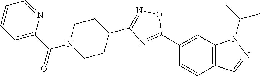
C1(C2=NC(C3CCN(C(C4=CC=CC=N4)=O)CC3)=NO2)=CC2=C(C=C1)C=NN2C(C)C
